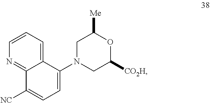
C1=CN=C2C(=C1)C(N1CC([CO2H])OC([Me])C1)=CC=C2[NC]
